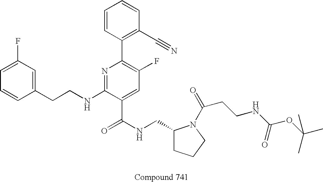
C1=CC(CCNC2=NC(C3=C(C#N)C=CC=C3)=C(F)C=C2C(NCC2CCCN2C(=O)CCNC(OC(C)(C)C)=O)=O)=CC(F)=C1
